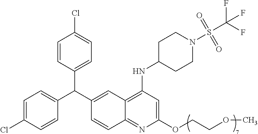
C1=CC(C(C2=CC3=C(NC4CCN(S(C(F)(F)F)(=O)=O)CC4)C=C(OCCOC)N=C3C=C2)C2=CC=C(Cl)C=C2)=CC=C1Cl
